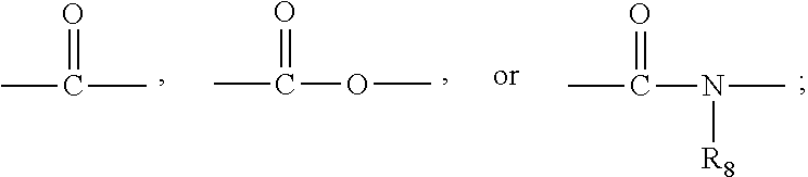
CC(C)=O.CC(OC)=O.CC(N(C)[R8])=O
